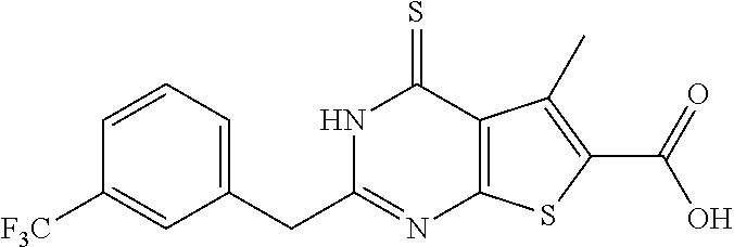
C1(CC2=NC3=C(C(=S)N2)C(C)=C(C(=O)O)S3)=CC=CC([F3C])=C1
